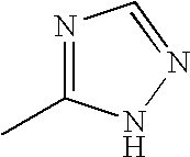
N1=C(C)NN=C1
